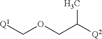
[Q1]COCC(C)[Q2]
